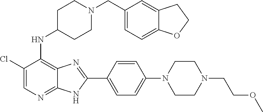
C1(Cl)=CN=C2C(=C1NC1CCN(CC3=CC=C4C(=C3)CCO4)CC1)N=C(C1=CC=C(N3CCN(CCOC)CC3)C=C1)N2
